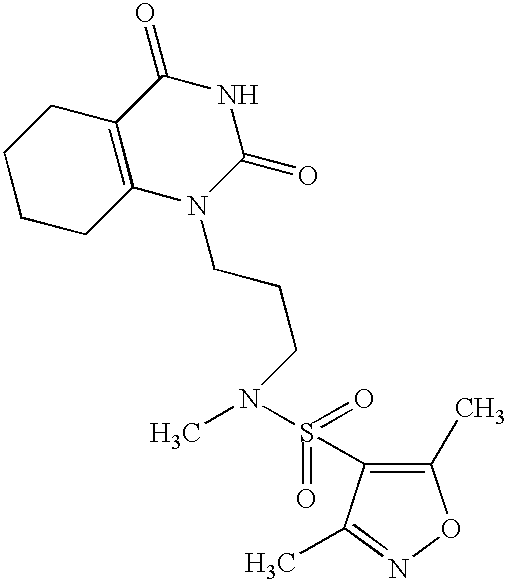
C1CCC2=C(C1)C(=O)NC(=O)N2CCCN(S(=O)(=O)C1=C(C)ON=C1C)C
